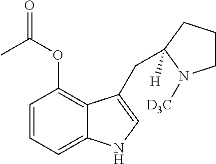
C1=CC=C2C(=C1OC(C)=O)C(CC1([H])CCCN1[D3C])=CN2
